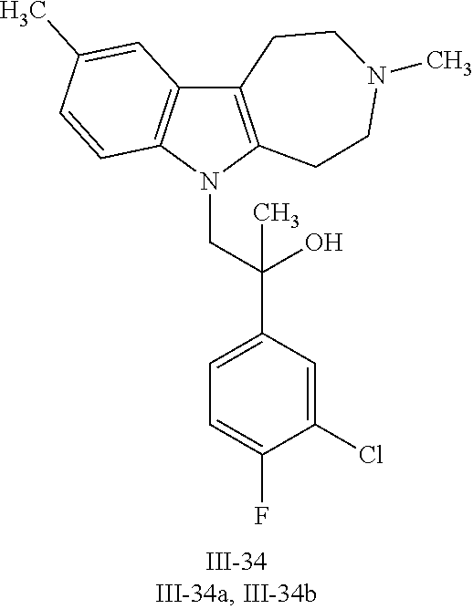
N1(CC(C2=CC=C(F)C(Cl)=C2)(O)C)C2=C(C3=C1C=CC(C)=C3)CCN(C)CC2
